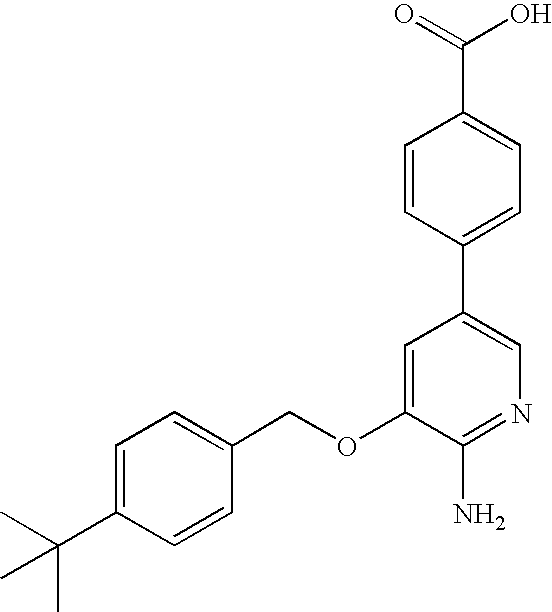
C1=C(C(C)(C)C)C=CC(COC2=CC(C3=CC=C(C(=O)O)C=C3)=CN=C2N)=C1
